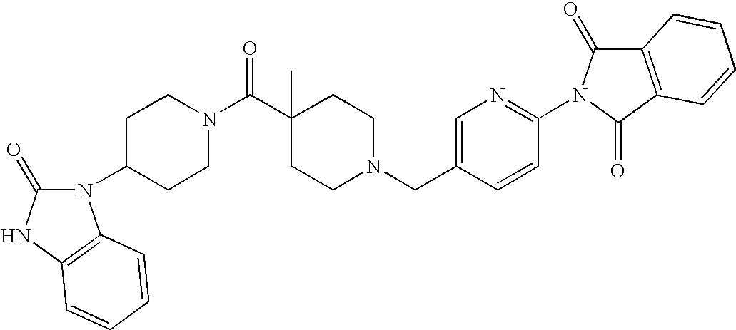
C1=CC(CN2CCC(C(N3CCC(N4C(=O)NC5=C4C=CC=C5)CC3)=O)(C)CC2)=CN=C1N1C(=O)C2=C(C1=O)C=CC=C2
